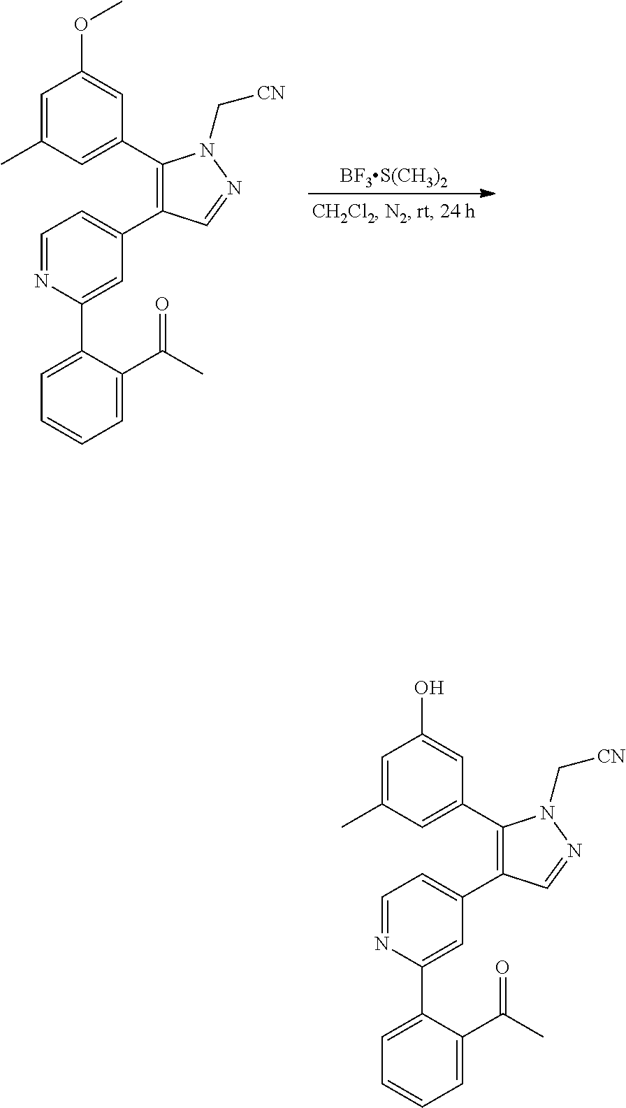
C1=C(C)C=C(C2=C(C3=CC=NC(C4=CC=CC=C4C(C)=O)=C3)C=NN2C[CN])C=C1OC.[BF3S(CH3)2].C1=C(C)C=C(C2=C(C3=CC=NC(C4=CC=CC=C4C(C)=O)=C3)C=NN2C[CN])C=C1O
